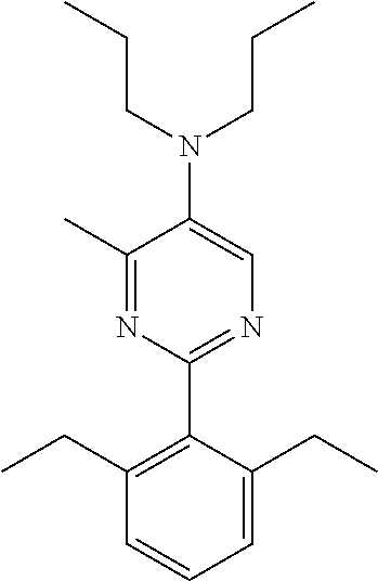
C1(C)=NC(C2=C(CC)C=CC=C2CC)=NC=C1N(CCC)CCC
